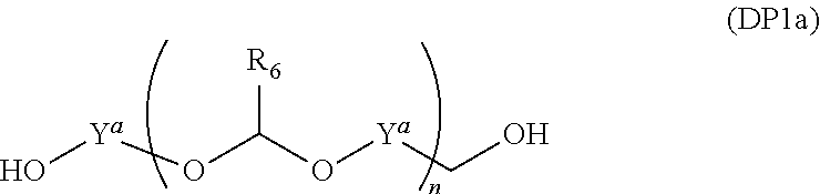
[Ya](OC(O[Ya]CO)[R6])O
